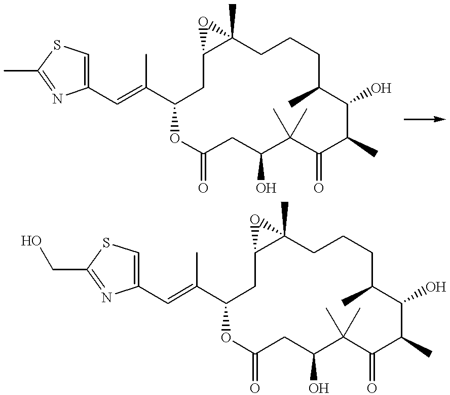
C1=C(C=C(C)C2CC3OC3(C)CCCC(C)C(O)C(C)C(=O)C(C)(C)C(O)CC(=O)O2)N=C(C)S1.C1=C(C=C(C)C2CC3C(C)(CCCC(C)C(O)C(C)C(=O)C(C)(C)C(O)CC(=O)O2)O3)N=C(CO)S1
